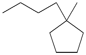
C1CCC(C)(CCCC)C1
